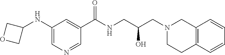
C1(NC2COC2)=CN=CC(C(NCC(CN2CCC3=C(C2)C=CC=C3)O)=O)=C1
